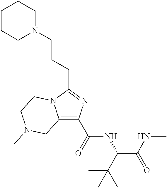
C12=C(C(=O)NC(C(C)(C)C)C(NC)=O)N=C(CCCN3CCCCC3)N1CCN(C)C2
